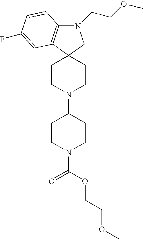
N1(CCOC)C2=C(C3(C1)CCN(C1CCN(C(OCCOC)=O)CC1)CC3)C=C(F)C=C2
